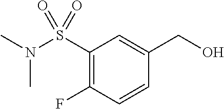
C1(S(N(C)C)(=O)=O)=C(F)C=CC(CO)=C1
